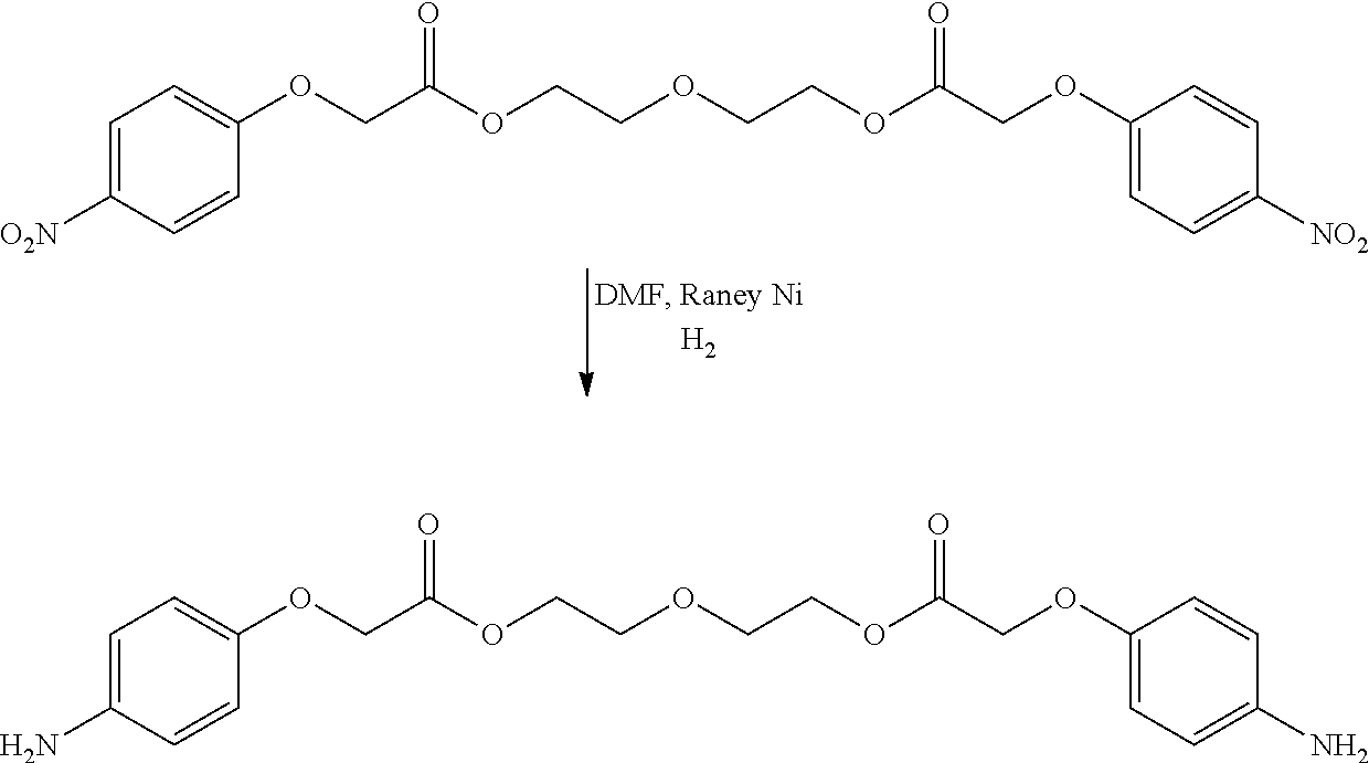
C1(OCC(OCCOCCOC(COC2=CC=C([NO2])C=C2)=O)=O)=CC=C([O2N])C=C1.C1(OCC(OCCOCCOC(COC2=CC=C(N)C=C2)=O)=O)=CC=C(N)C=C1
